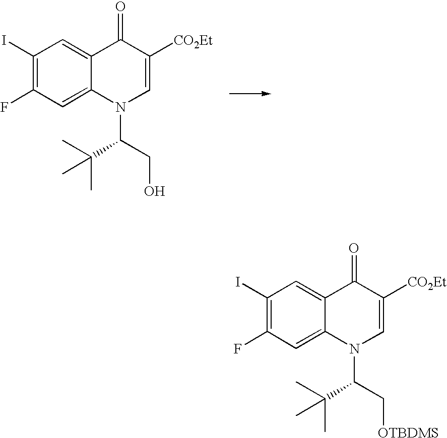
C1(I)=C(F)C=C2C(=C1)C(=O)C([CO2Et])=CN2C(CO)C(C)(C)C.C1(I)=C(F)C=C2C(=C1)C(=O)C([CO2Et])=CN2C(C[OTBDMS])C(C)(C)C
